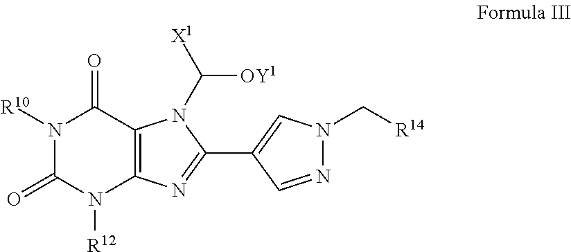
N1([R10])C(=O)N([R12])C2=C(C1=O)N(C([X1])[OY1])C(C1=CN(C[R14])N=C1)=N2
